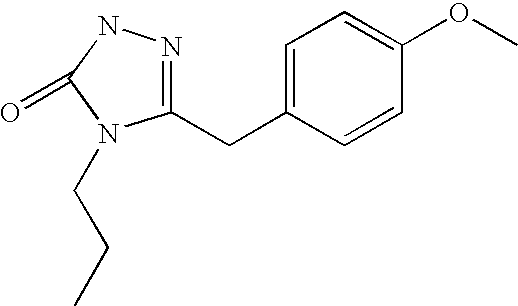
C1(CC2=CC=C(OC)C=C2)=NNC(=O)N1CCC
